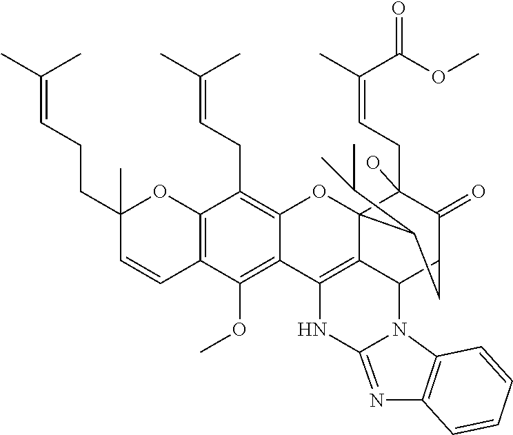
C12=C(C=CC(CCC=C(C)C)(C)O1)C(OC)=C1C(=C2CC=C(C)C)OC23C(CC=C(C)C(OC)=O)(O)C(=O)C(CC2C(C)C)C2C3=C1NC1=NC3=C(N21)C=CC=C3
